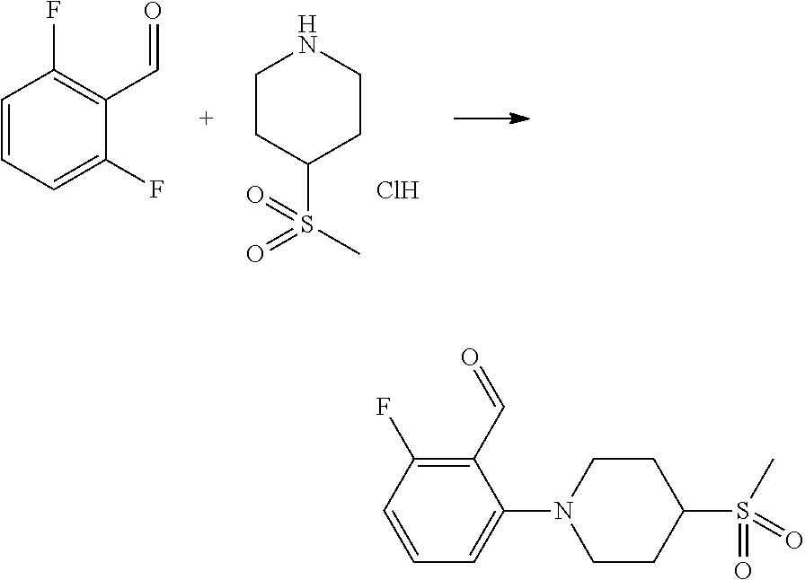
C1CC(S(=O)(C)=O)CCN1.Cl.C1=CC=C(F)C(C=O)=C1F.C1=CC(F)=C(C=O)C(N2CCC(S(=O)(C)=O)CC2)=C1
